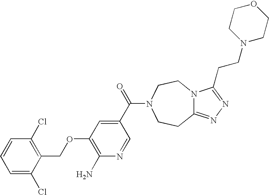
C1=C(Cl)C(COC2=C(N)N=CC(C(=O)N3CCC4=NN=C(CCN5CCOCC5)N4CC3)=C2)=C(Cl)C=C1
